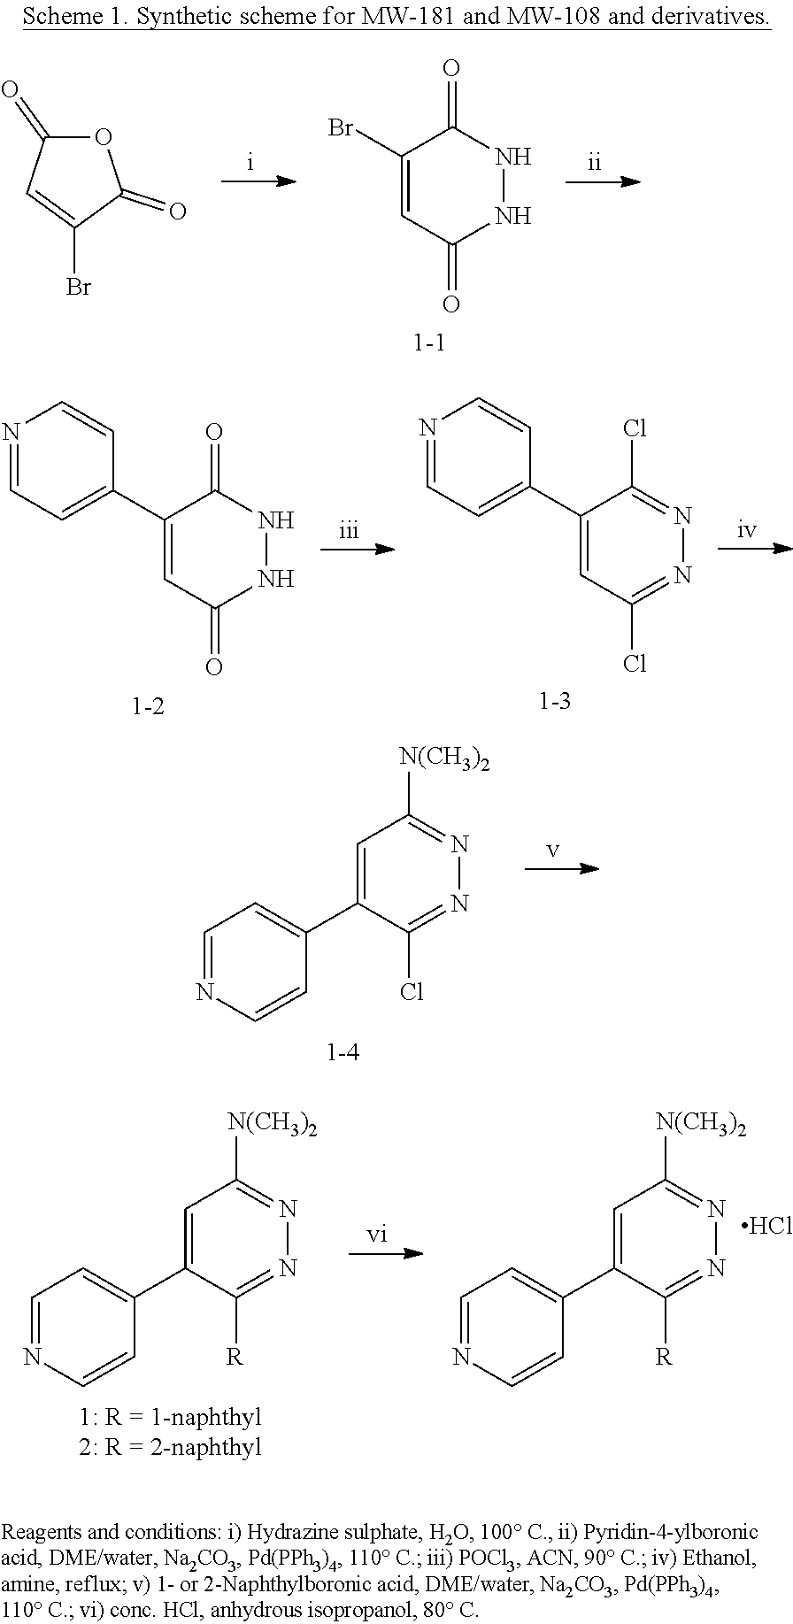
N1NC(=O)C=C(Br)C1=O.C1=C(Br)C(=O)OC1=O.N1=C(Cl)C(C2=CC=NC=C2)=CC(Cl)=N1.N1NC(=O)C=C(C2=CC=NC=C2)C1=O.N1=C([N(CH3)2])C=C(C2=CC=NC=C2)C(Cl)=N1.N1=C([N(CH3)2])C=C(C2=CC=NC=C2)C([R])=N1.N1=C([N(CH3)2])C=C(C2=CC=NC=C2)C([R])=N1.Cl
